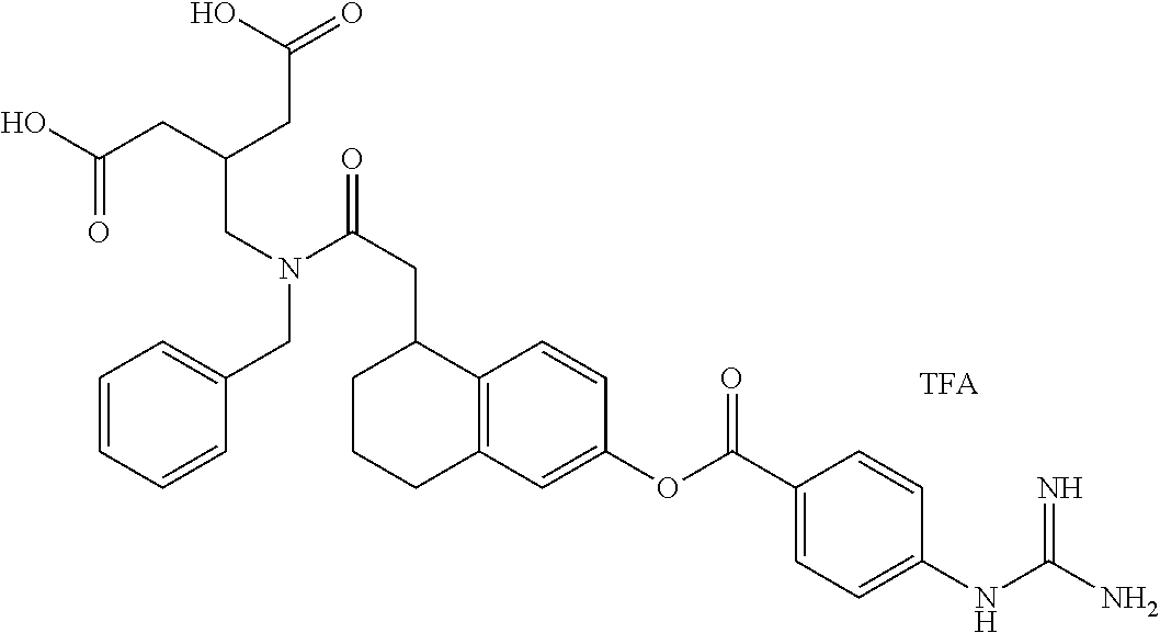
C12=C(C=C(OC(C3=CC=C(NC(N)=N)C=C3)=O)C=C1)CCCC2CC(N(CC1=CC=CC=C1)CC(CC(=O)O)CC(O)=O)=O.[TFA]
